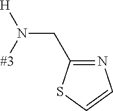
C1(CN([#3])[H])=NC=CS1
